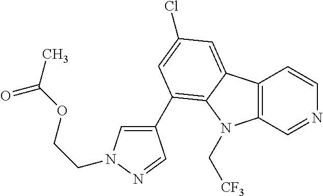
C12=C(C=NC=C1)N(C[CF3])C1=C(C3=CN(CCOC(C)=O)N=C3)C=C(Cl)C=C21
